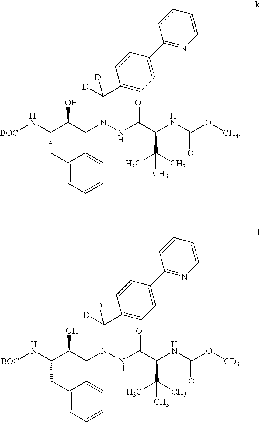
[BOC]NC(C(CN(NC(C(C(C)(C)C)NC(OC)=O)=O)C([D])([D])C1=CC=C(C2=NC=CC=C2)C=C1)O)CC1=CC=CC=C1.[BOC]NC(C(CN(NC(C(C(C)(C)C)NC(O[CD3])=O)=O)C([D])([D])C1=CC=C(C2=NC=CC=C2)C=C1)O)CC1=CC=CC=C1
